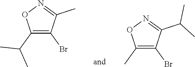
C1(C(C)C)=C(Br)C(C)=NO1.C1(C)=C(Br)C(C(C)C)=NO1
